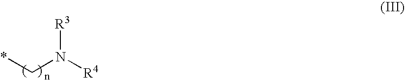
*CN([R4])[R3]
